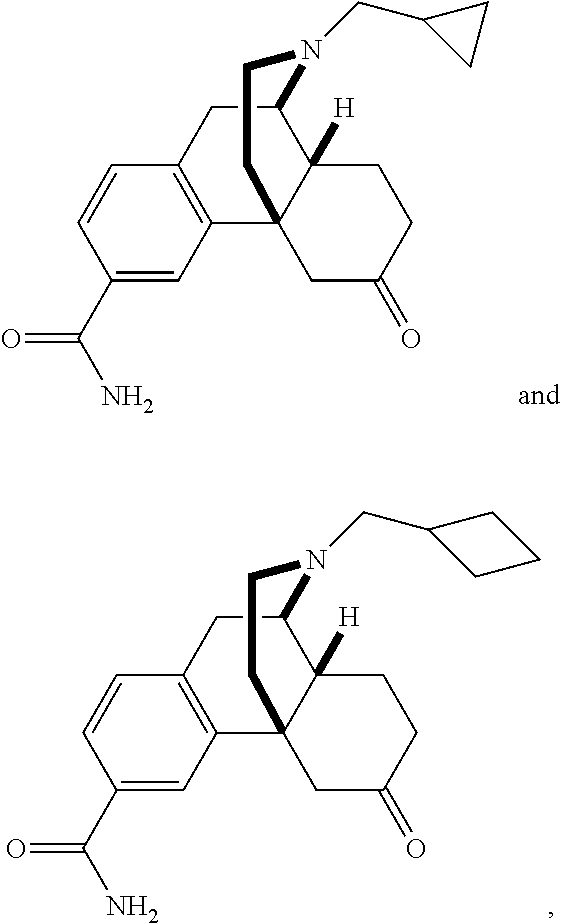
C1(C(N)=O)=CC2=C(C=C1)CC1C3([H])C2(CC(=O)CC3)CCN1CC1CCC1.C1(C(N)=O)=CC2=C(C=C1)CC1C3([H])C2(CC(=O)CC3)CCN1CC1CC1
